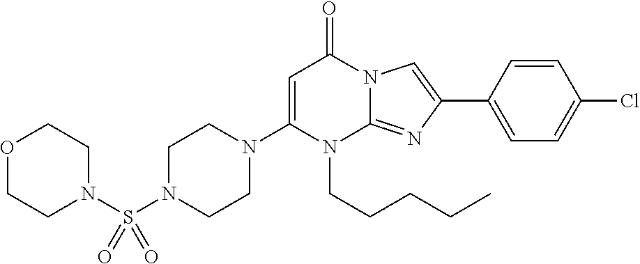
C1N(S(N2CCOCC2)(=O)=O)CCN(C2=CC(=O)N3C(=NC(C4=CC=C(Cl)C=C4)=C3)N2CCCCC)C1
